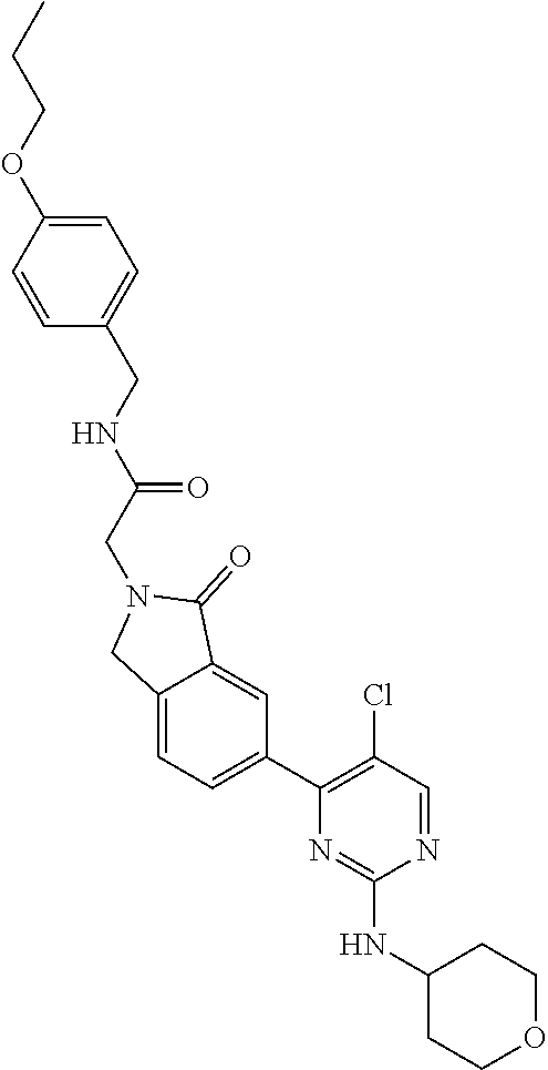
C1(NC2=NC(C3=CC=C4C(=C3)C(=O)N(CC(=O)NCC3=CC=C(OCCC)C=C3)C4)=C(Cl)C=N2)CCOCC1
